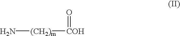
N[(CH2)m][COH]=O
